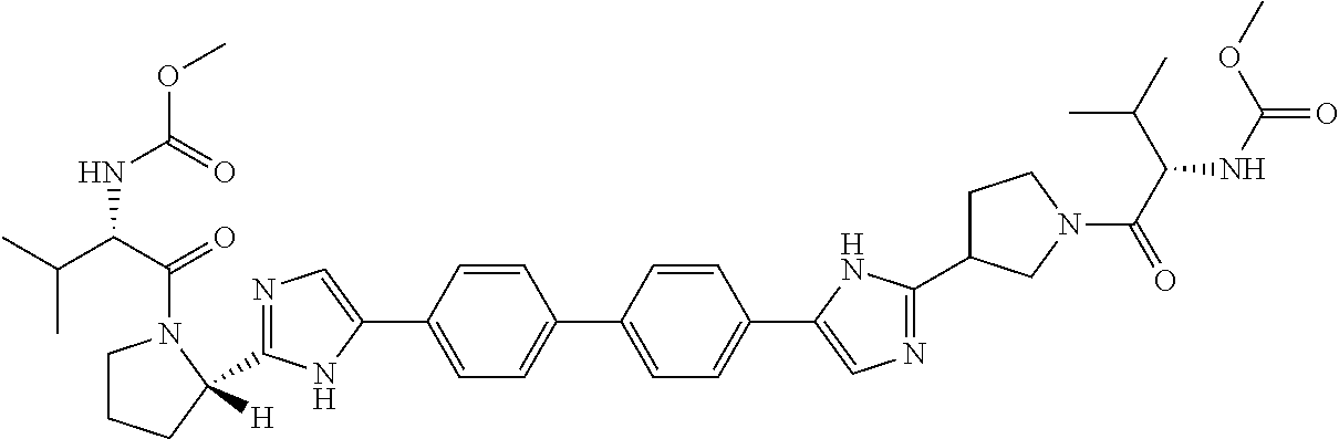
C1=CC(C2=CN=C(C3([H])CCCN3C(=O)C(NC(=O)OC)C(C)C)N2)=CC=C1C1=CC=C(C2=CN=C(C3CCN(C(=O)C(NC(OC)=O)C(C)C)C3)N2)C=C1
